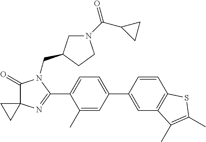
C1(=O)C2(N=C(C3=CC=C(C4=CC5=C(C=C4)SC(C)=C5C)C=C3C)N1CC1CN(C(C3CC3)=O)CC1)CC2
